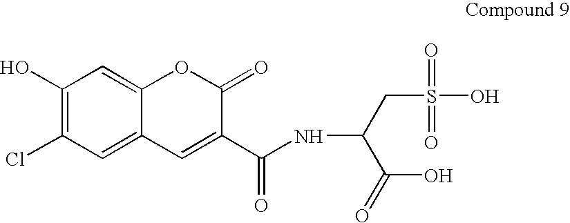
C1(O)=C(Cl)C=C2C(=C1)OC(=O)C(C(NC(CS(O)(=O)=O)C(O)=O)=O)=C2
